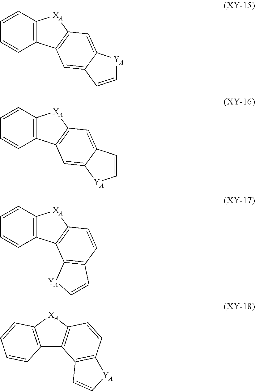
C12=C(C3=C([XA]1)C=C1C(=C3)C=C[YA]1)C=CC=C2.C12=C(C3=C([XA]1)C=CC1=C3[YA]C=C1)C=CC=C2.C12=C(C3=C([XA]1)C=C1C(=C3)[YA]C=C1)C=CC=C2.C12=C([XA]C3=C1C1=C(C=C3)[YA]C=C1)C=CC=C2
